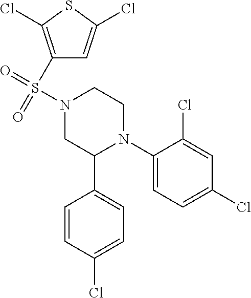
C1(N2CCN(S(=O)(=O)C3=C(Cl)SC(Cl)=C3)CC2C2=CC=C(Cl)C=C2)=CC=C(Cl)C=C1Cl
